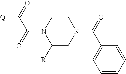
C1CN(C(C(=O)[Q])=O)C([R])CN1C(=O)C1=CC=CC=C1
